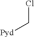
ClC[Pyd]
